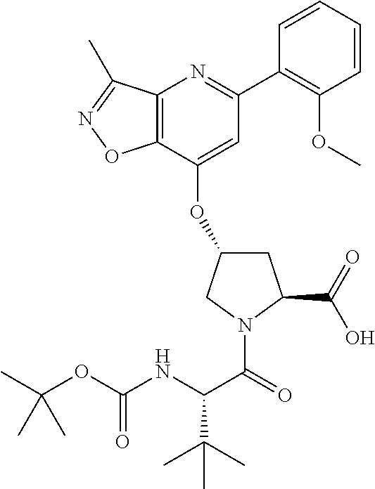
C12=C(C(C)=NO1)N=C(C1=C(OC)C=CC=C1)C=C2OC1CC(C(=O)O)N(C(=O)C(NC(OC(C)(C)C)=O)C(C)(C)C)C1
